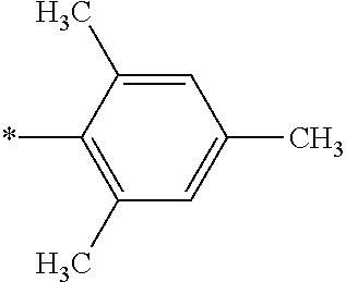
C1(C)=CC(C)=CC(C)=C1*
